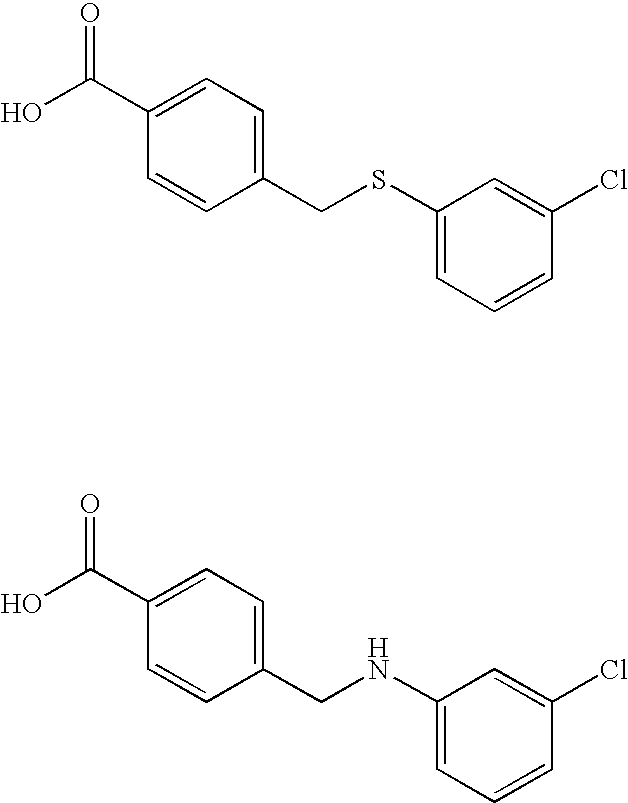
C1(C(O)=O)=CC=C(CSC2=CC=CC(Cl)=C2)C=C1.C1(C(O)=O)=CC=C(CNC2=CC=CC(Cl)=C2)C=C1
